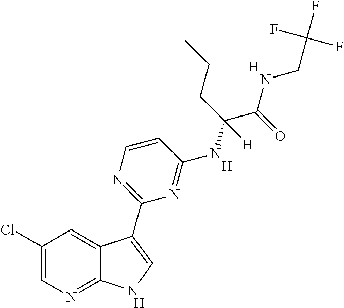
C1=CN=C(C2=CNC3=NC=C(Cl)C=C32)N=C1NC(C(NCC(F)(F)F)=O)(CCC)[H].[H].[H].[H]
